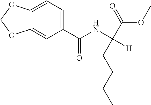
C1=C(C(NC([H])(C(OC)=O)CCCC)=O)C=C2C(=C1)OCO2
